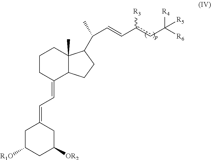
C1C([R1O])CC([OR2])CC1=CC=C1C2C(C)(CCC1)C(C(C=Cc(cC([R4])([R6])[R5])[R3])C)CC2
